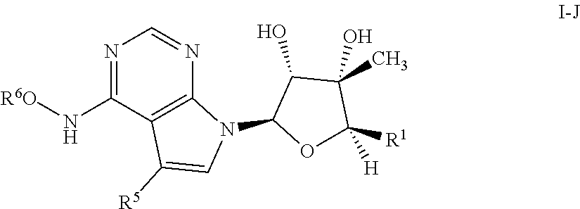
N1=C(N[R6O])C2=C(N=C1)N(C1OC([H])([R1])C(O)(C)C1O)C=C2[R5]
